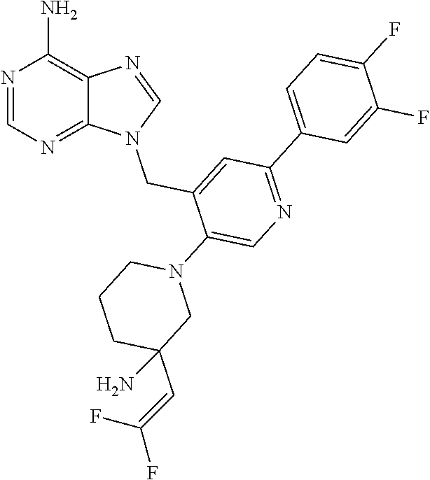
N1(CC2=CC(C3=CC=C(F)C(F)=C3)=NC=C2N2CCCC(C=C(F)F)(N)C2)C=NC2=C(N)N=CN=C12
